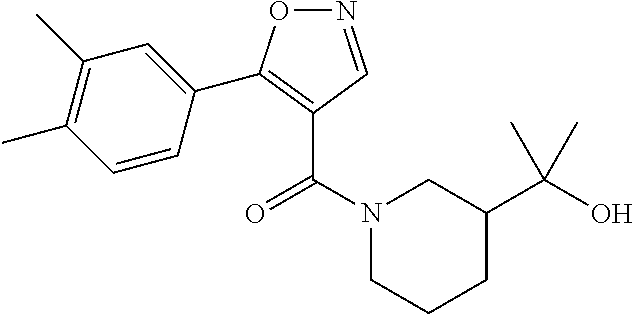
N1(C(=O)C2=C(C3=CC(C)=C(C)C=C3)ON=C2)CCCC(C(O)(C)C)C1
